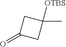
O=C1CC(C)([OTBS])C1
